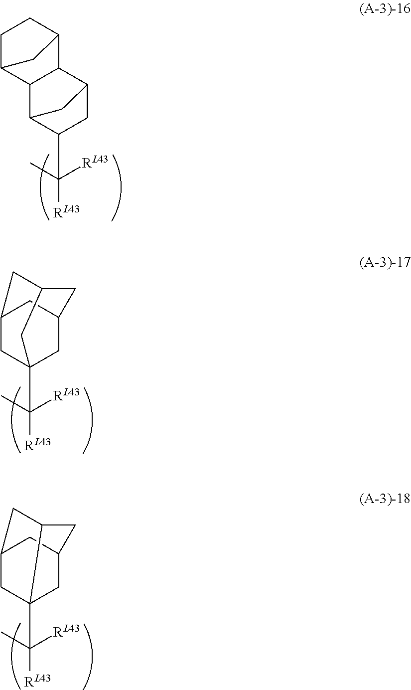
C([RL43])(C)([RL43])C1CC2C3C(C1C2)C1CCC3C1.C([RL43])(C)([RL43])C12CC3CC(C1)CC(C3)C2.C([RL43])(C)([RL43])C12CC3CC(C1)CC2C3
